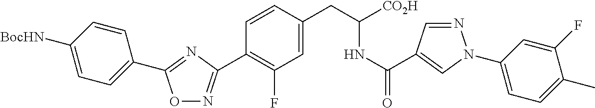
O1N=C(C2=C(F)C=C(CC(NC(=O)C3=CN(C4=CC=C(C)C(F)=C4)N=C3)[CO2H])C=C2)N=C1C1=CC=C([BocHN])C=C1
